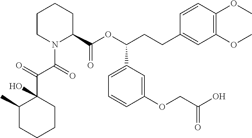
C1CN(C(C(C2(O)C(C)CCCC2)=O)=O)C(C(OC(CCC2=CC(OC)=C(OC)C=C2)C2=CC=CC(OCC(O)=O)=C2)=O)CC1
